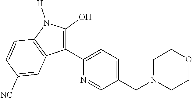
C1(CN2CCOCC2)=CC=C(C2=C(O)N([H])C3=C2C=C([NC])C=C3)N=C1
